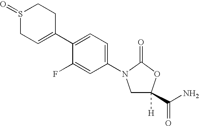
C1(C2=CC=C(N3CC([H])(C(N)=O)OC3=O)C=C2F)=CCS(=O)CC1
